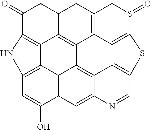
C1(=O)CC2C3=C4C5=C(C2)CS(=O)C2=C5C5=C(C=NC6=CC7=C(C8=C(C=C7O)NC1=C38)C4=C56)S2
